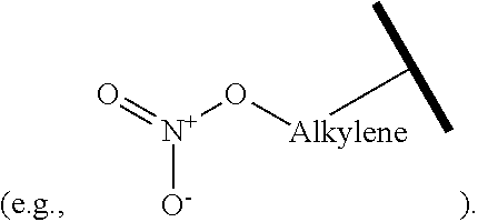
O=[N+](O[Alkylene]C(C)C)[O-]
